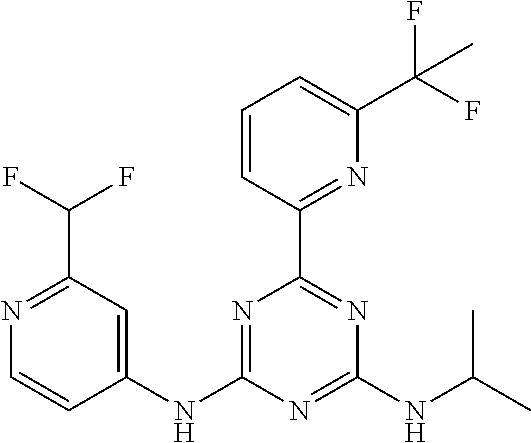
N1=C(C(F)F)C=C(NC2=NC(C3=NC(C(F)(F)C)=CC=C3)=NC(NC(C)C)=N2)C=C1
